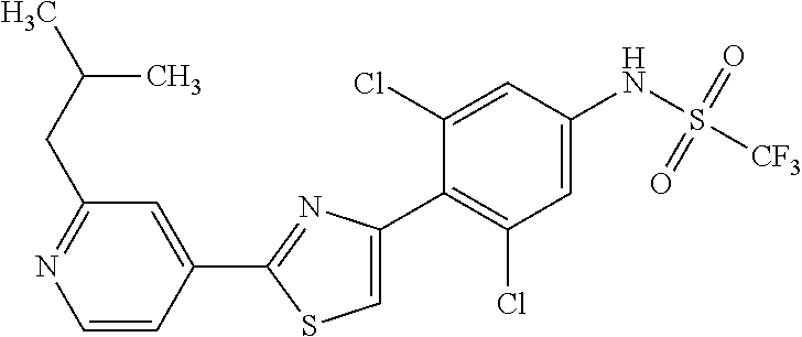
C1=CC(C2=NC(C3=C(Cl)C=C(NS([CF3])(=O)=O)C=C3Cl)=CS2)=CC(CC(C)C)=N1
